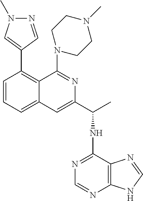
C1=CC=C2C(=C1C1=CN(C)N=C1)C(N1CCN(C)CC1)=NC(C(NC1=NC=NC3=C1N=CN3)C)=C2
